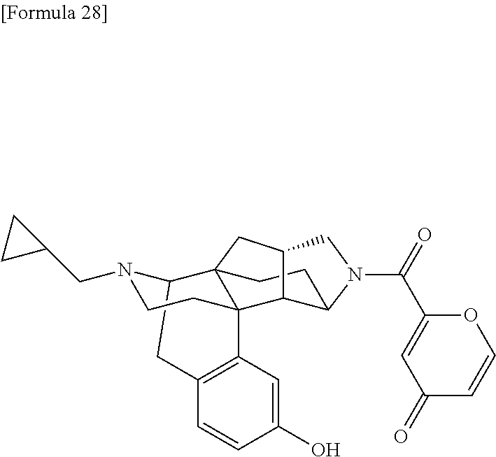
C12CC3=C(C4(CCN1CC1CC1)C21CCC2C4C(CN2C(C2=CC(=O)C=CO2)=O)C1)C=C(O)C=C3
